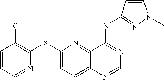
C1(SC2=CC=C3C(=N2)C(NC2=NN(C)C=C2)=NC=N3)=C(Cl)C=CC=N1
